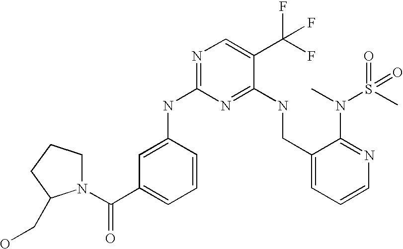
C1(CNC2=NC(NC3=CC(C(N4CCCC4CO)=O)=CC=C3)=NC=C2C(F)(F)F)=CC=CN=C1N(C)S(C)(=O)=O
